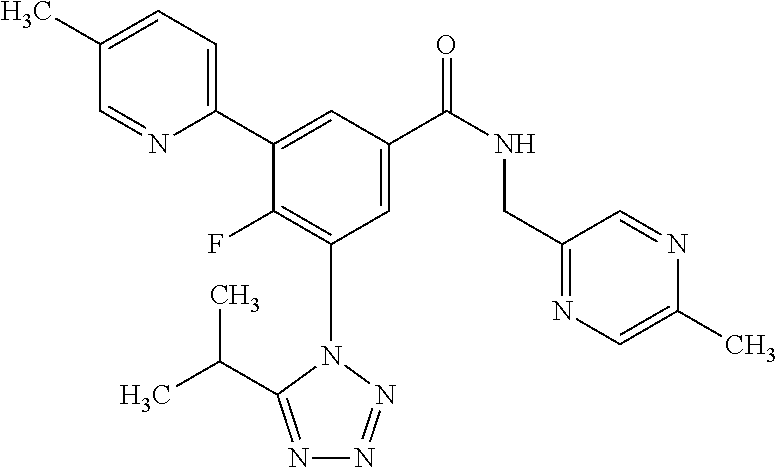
C1=C(C)C=NC(C2=CC(C(NCC3=NC=C(C)N=C3)=O)=CC(N3C(C(C)C)=NN=N3)=C2F)=C1
